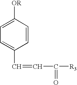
C1=CC([OR])=CC=C1C=CC([R3])=O
